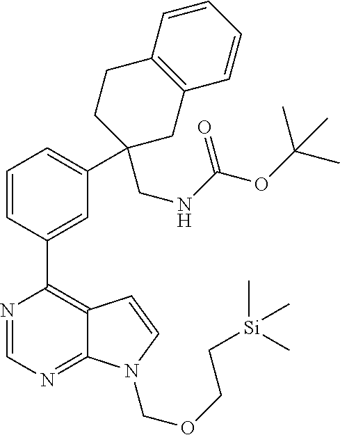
N1=CN=C2C(=C1C1=CC(C3(CNC(OC(C)(C)C)=O)CCC4=C(C=CC=C4)C3)=CC=C1)C=CN2COCC[Si](C)(C)C
